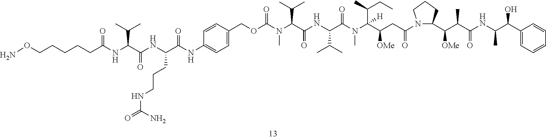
NOCCCCCC(NC(C(C)C)C(NC(C(NC1=CC=C(COC(N(C(C(NC(C(N(C(C(CC(N2C(C(C(C(NC(C)C(O)C3=CC=CC=C3)=O)C)[OMe])CCC2)=O)[OMe])(C(C)CC)[H])C)=O)C(C)C)=O)C(C)C)C)=O)C=C1)=O)CCCNC(=O)N)=O)=O
